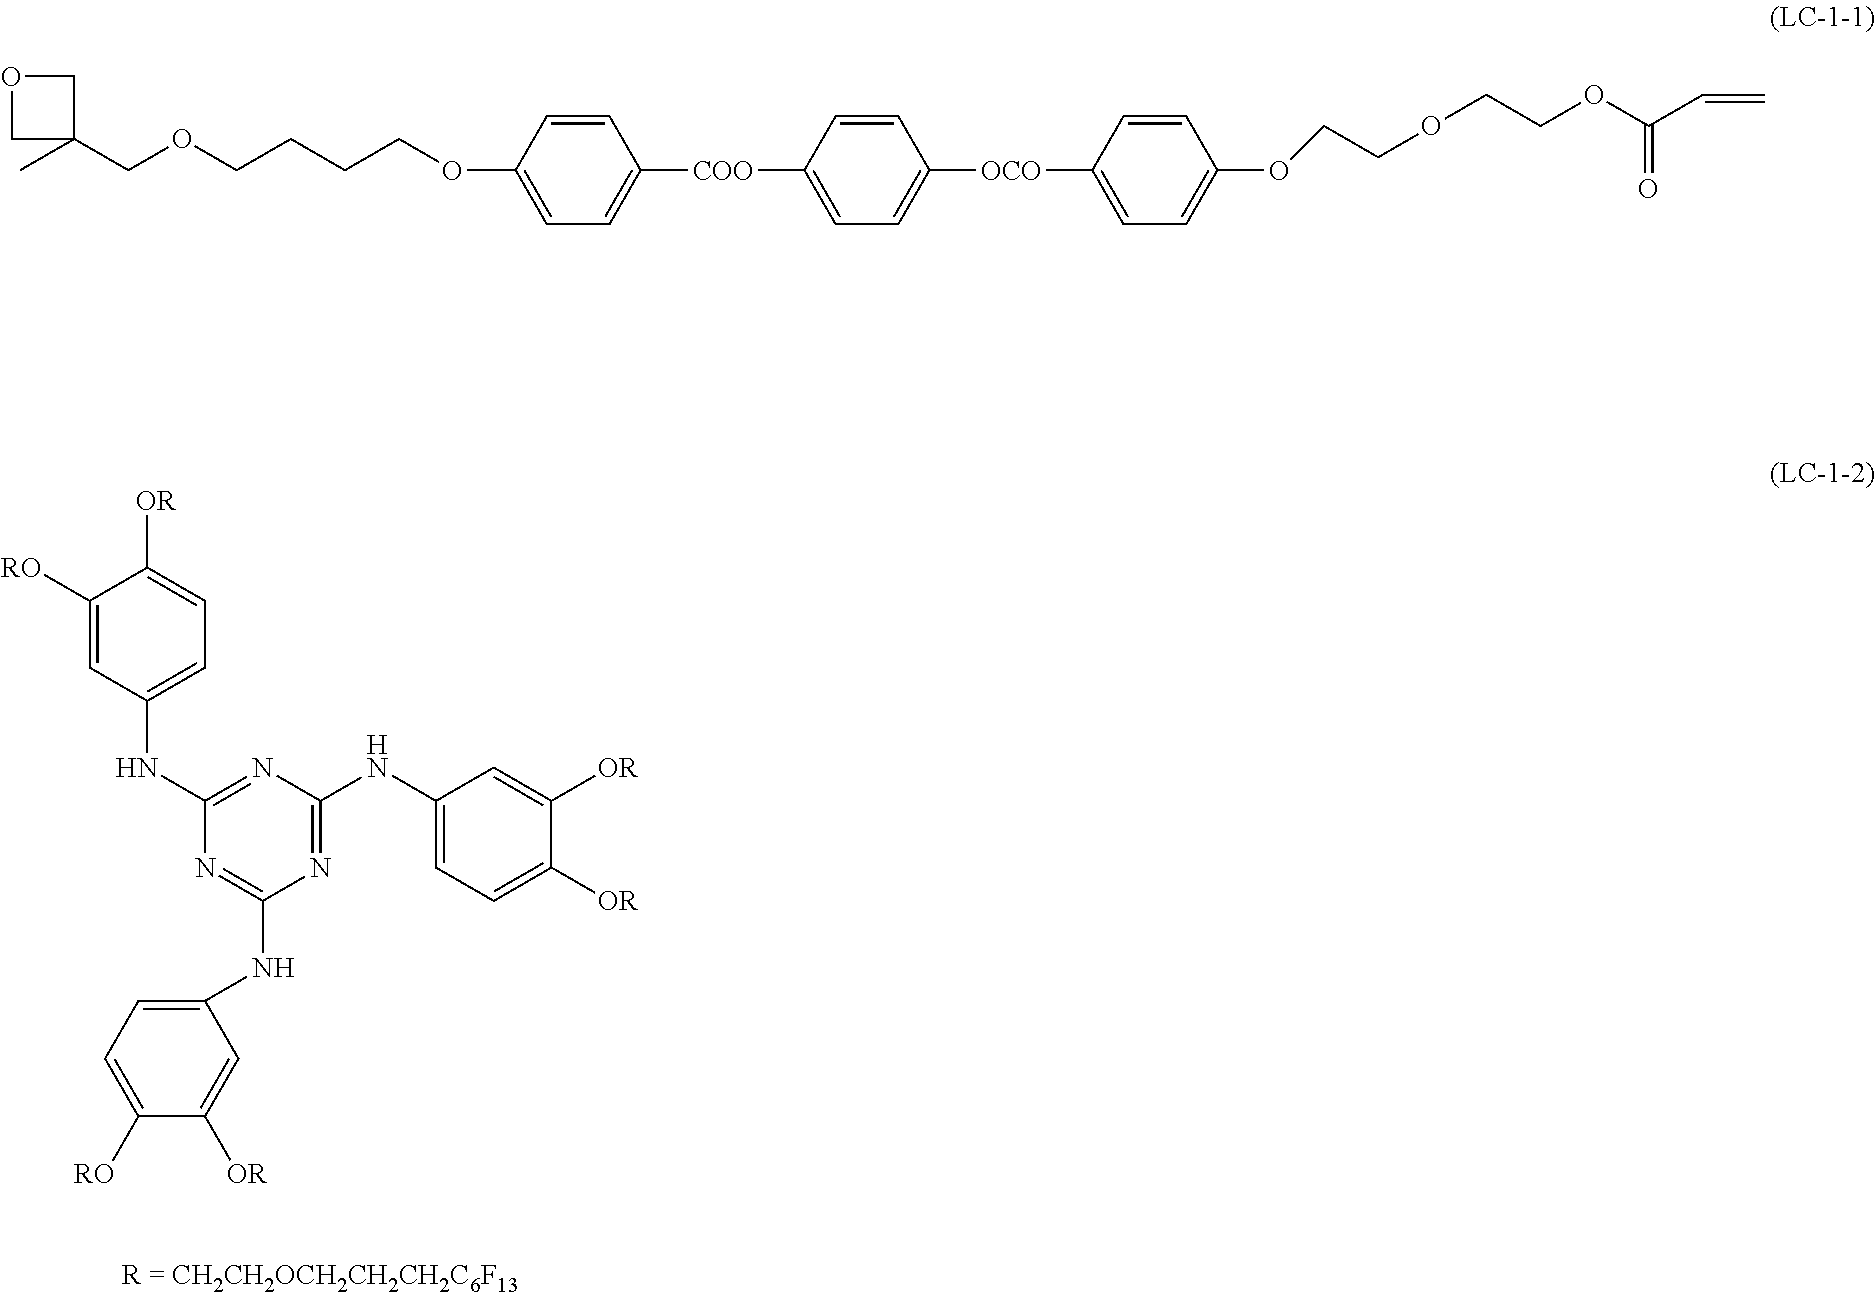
C1([RO])=CC(NC2=NC(NC3=CC=C([OR])C([OR])=C3)=NC(NC3=CC=C([RO])C([OR])=C3)=N2)=CC=C1[OR].CC1(COCCCCOC2=CC=C([COO]C3=CC=C([OCO]C4=CC=C(OCCOCCOC(C=C)=O)C=C4)C=C3)C=C2)COC1
